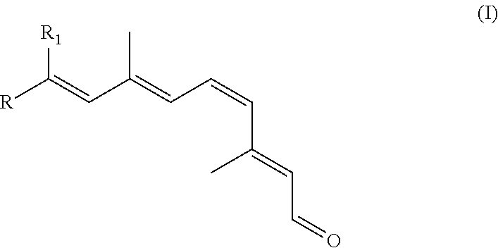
[R1]C(=CC(=CC=CC(C)=CC=O)C)[R]
